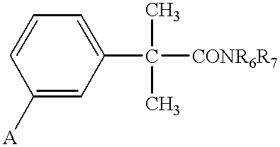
C1=CC=C(C([CONR6R7])(C)C)C=C1[A]
